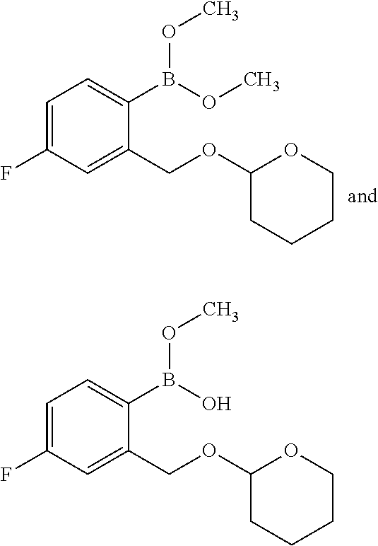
C1=C(F)C=C(COC2CCCCO2)C(B(OC)OC)=C1.C1=C(F)C=C(COC2CCCCO2)C(B(O)OC)=C1
